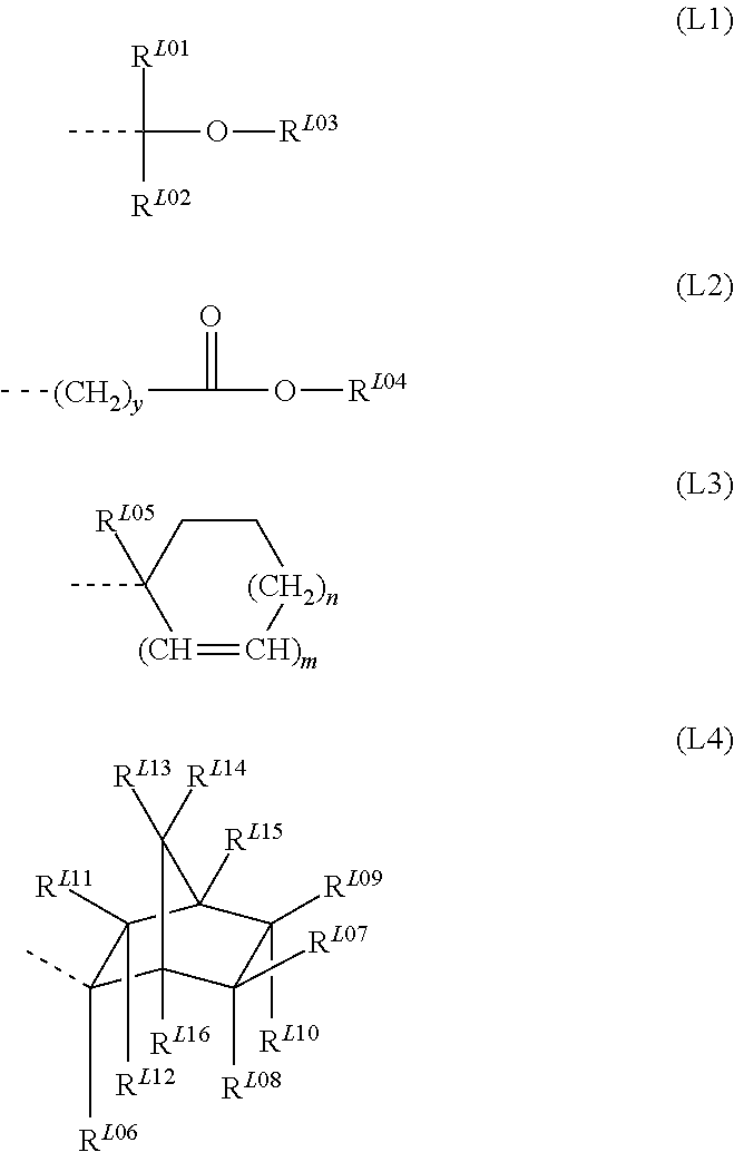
CC(O[RL03])([RL02])[RL01].[(CH2)y](C(O[RL04])=O)C.[(CH]1=[CH)m][(CH2)n]CCC1(C)[RL05].C1([RL06])(C)C2([RL16])C([RL07])([RL08])C([RL09])([RL10])C([RL15])(C1([RL12])[RL11])C2([RL13])[RL14]
